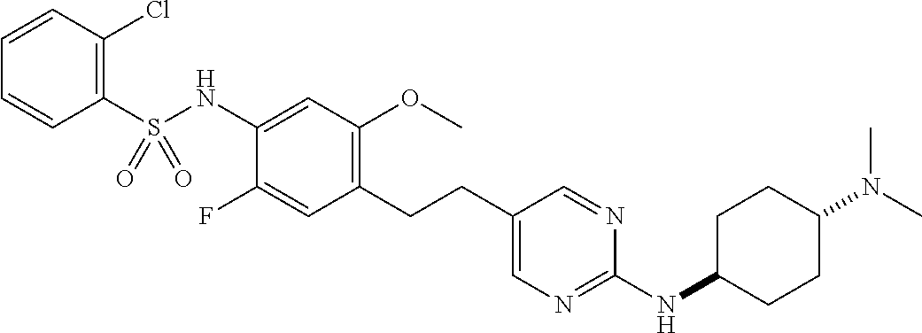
C1(S(NC2=CC(OC)=C(CCC3=CN=C(NC4CCC(N(C)C)CC4)N=C3)C=C2F)(=O)=O)=C(Cl)C=CC=C1
